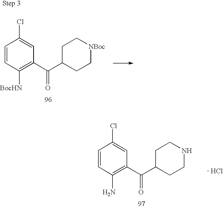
C1=CC([BocHN])=C(C(C2CC[NBoc]CC2)=O)C=C1Cl.C1=CC(N)=C(C(C2CCNCC2)=O)C=C1Cl.[ HCl]
